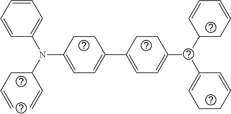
C1=CC=CC(N(C(CC=C)C=C)C2=CC=C(C3=CC=C(C(C4CC=CC=C4)C4=CCCC=C4)CC3)CC2)=C1
